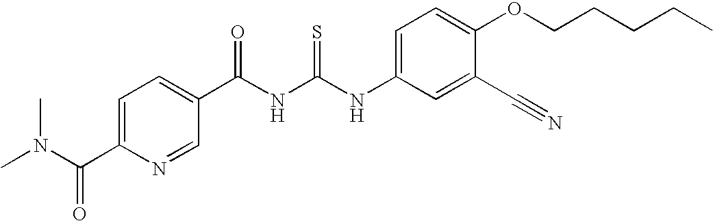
C(NC(NC1=CC=C(OCCCCC)C(C#N)=C1)=S)(=O)C1=CC=C(C(N(C)C)=O)N=C1
